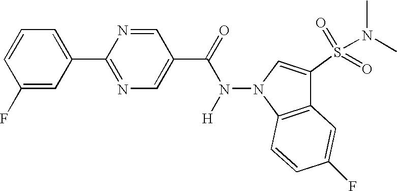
C1(F)=CC(C2=NC=C(C(=O)N(N3C4=C(C(S(=O)(=O)N(C)C)=C3)C=C(F)C=C4)[H])C=N2)=CC=C1
